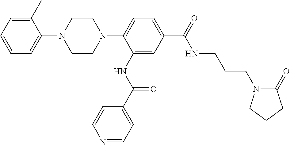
C1=C(C)C(N2CCN(C3=CC=C(C(NCCCN4C(=O)CCC4)=O)C=C3NC(=O)C3=CC=NC=C3)CC2)=CC=C1
